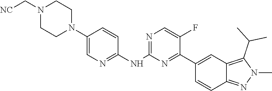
N1(C[NC])CCN(C2=CN=C(NC3=NC=C(F)C(C4=CC5=C(C(C)C)N(C)N=C5C=C4)=N3)C=C2)CC1
